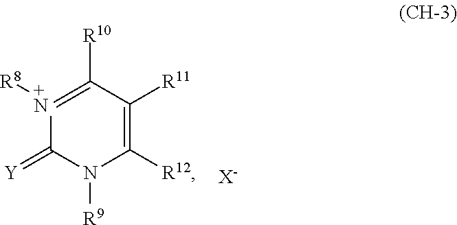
C1([R10])=[+N]([R8])C(=[Y])N([R9])C([R12])=C1[R11].[X-]
